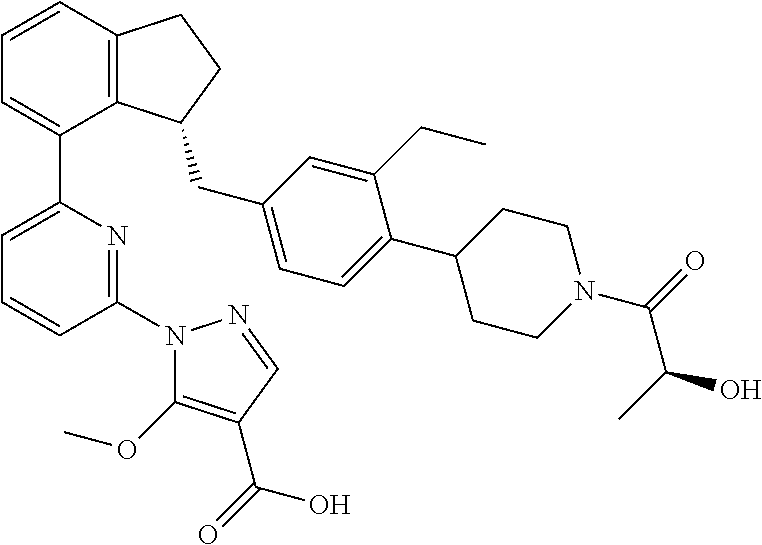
C1=CC2=C(C(C3=CC=CC(N4C(OC)=C(C(=O)O)C=N4)=N3)=C1)C(CC1=CC=C(C3CCN(C(=O)C(C)O)CC3)C(CC)=C1)CC2
